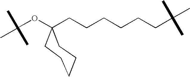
C(OC1(CCCCCCC(C)(C)C)CCCCC1)(C)(C)C
